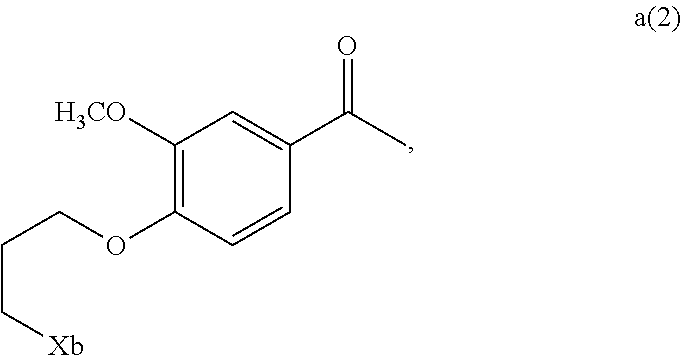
C1([H3CO])=C(OCCC[Xb])C=CC(C(C)=O)=C1
